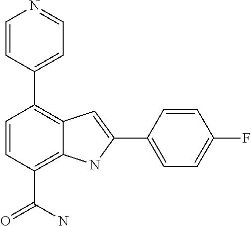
C1(C2=CC=NC=C2)=C2C(=C(C(N)=O)C=C1)NC(C1=CC=C(F)C=C1)=C2
